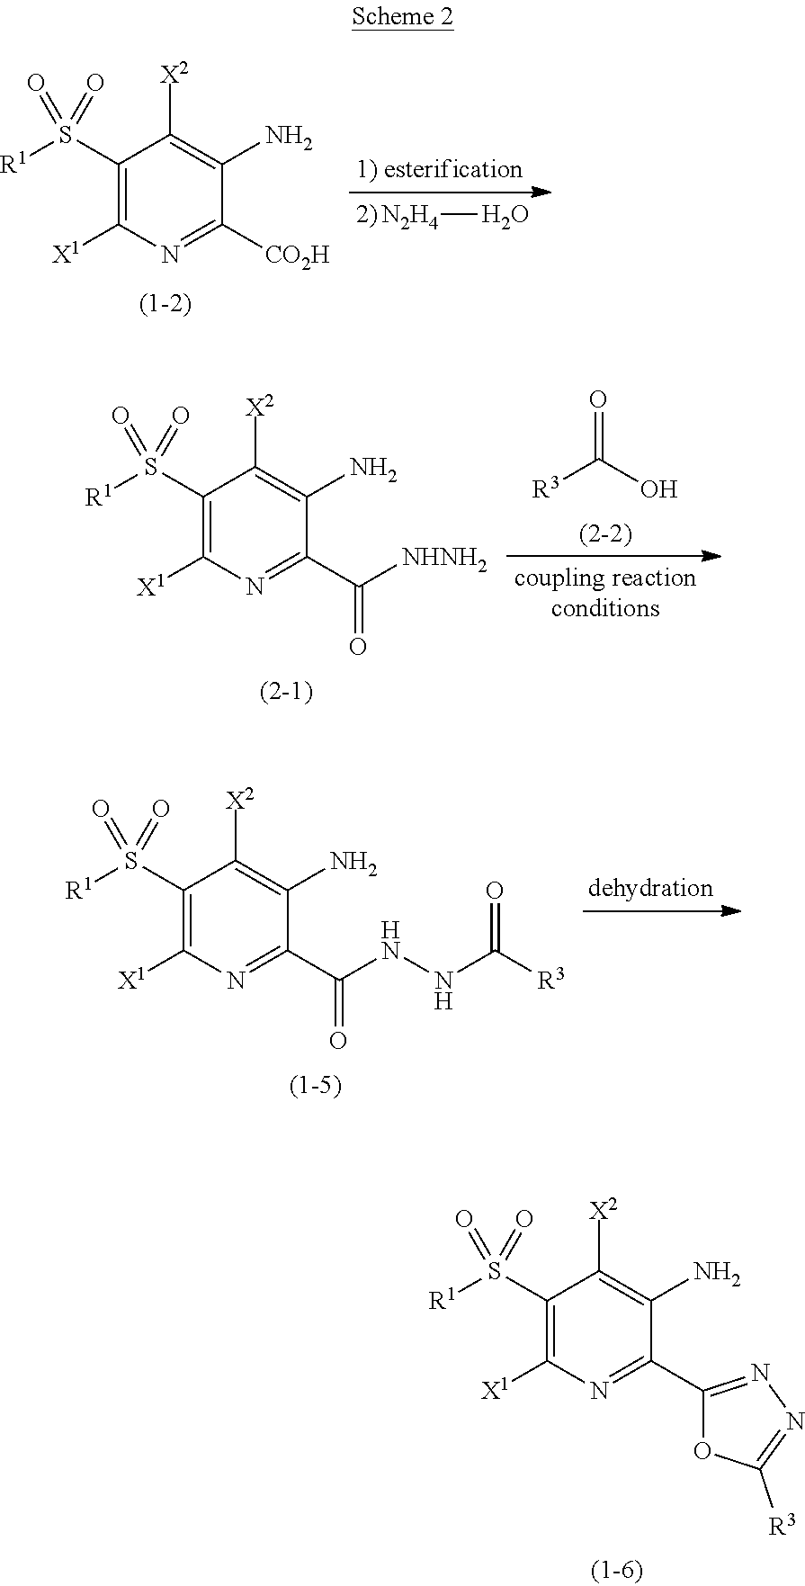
C1(S([R1])(=O)=O)=C([X1])N=C(C2=NN=C([R3])O2)C(N)=C1[X2].C1(S([R1])(=O)=O)=C([X1])N=C([CO2H])C(N)=C1[X2].[N2H4]O.C1(S([R1])(=O)=O)=C([X1])N=C(C([NHNH2])=O)C(N)=C1[X2].[R3]C(O)=O.C1(S([R1])(=O)=O)=C([X1])N=C(C(NNC([R3])=O)=O)C(N)=C1[X2]
